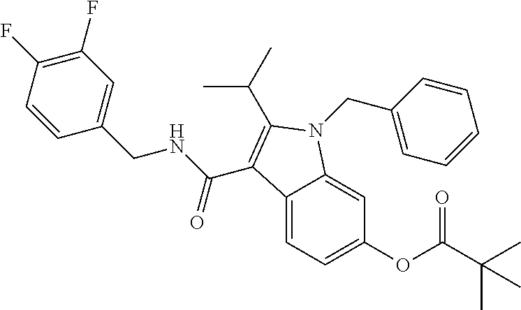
C1(F)=C(F)C=CC(CNC(=O)C2=C(C(C)C)N(CC3=CC=CC=C3)C3=CC(OC(C(C)(C)C)=O)=CC=C32)=C1
